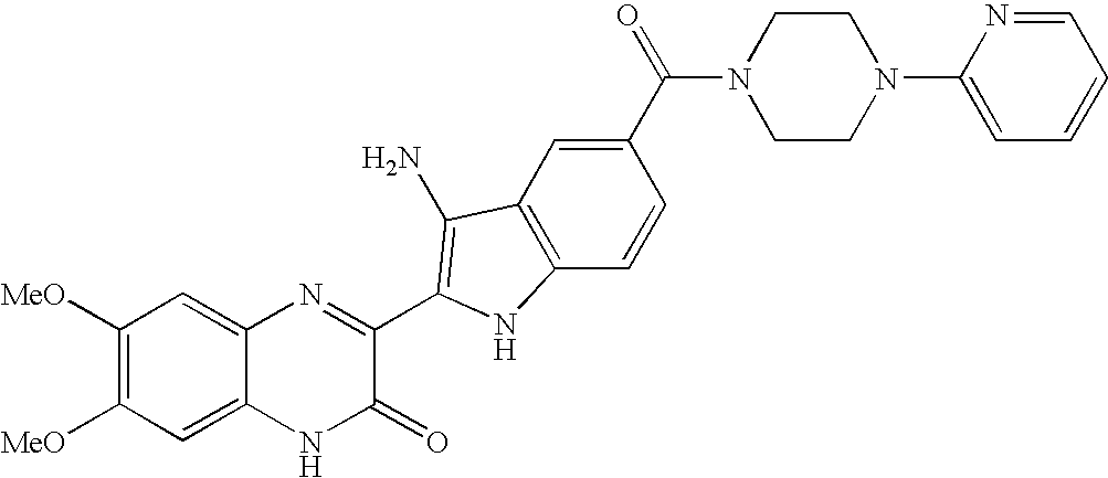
C1=C2C(=CC([MeO])=C1[MeO])N=C(C1=C(N)C3=C(C=CC(C(=O)N4CCN(C5=CC=CC=N5)CC4)=C3)N1)C(=O)N2
